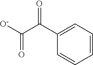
C1=CC=C(C(C([O-])=O)=O)C=C1
